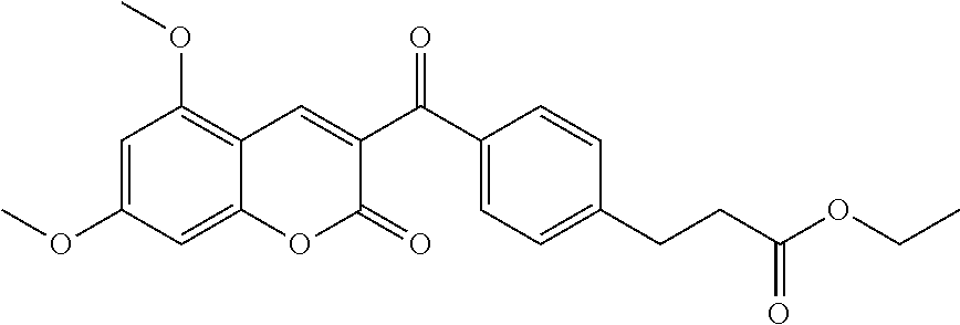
C1=CC(CCC(=O)OCC)=CC=C1C(C1=CC2=C(OC)C=C(OC)C=C2OC1=O)=O
